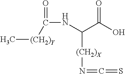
N(C(C(O)=O)[(CH2)X]N=C=S)C(=O)[(CH2)Y]C
